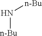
[n-Bu]N[n-Bu]
